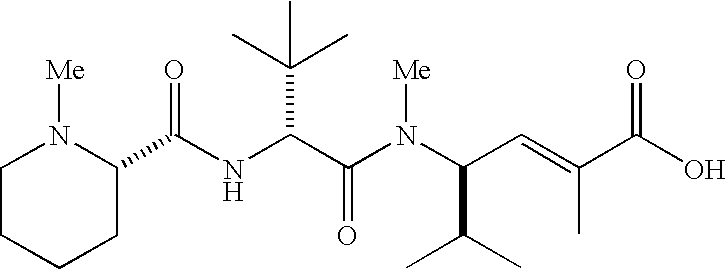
N(C(C(N(C(C(C)C)C=C(C)C(O)=O)[Me])=O)C(C)(C)C)C(=O)C1N([Me])CCCC1
